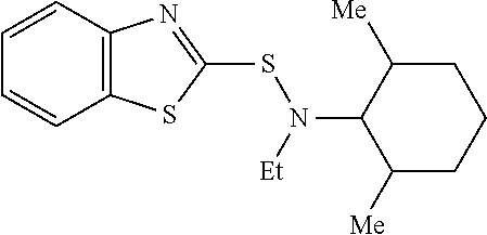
C12=C(C=CC=C1)N=C(SN(C1C([Me])CCCC1[Me])[Et])S2
